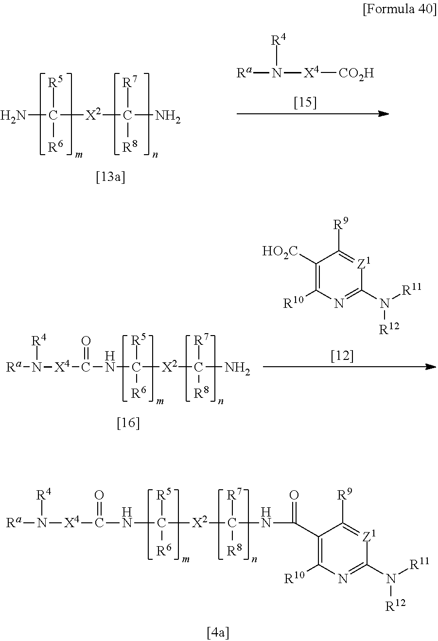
[CO2H][X4]N([Ra])[R4].C([X2]C(N)([R7])[R8])([R5])([R6])N.C([X2]C([R7])([R8])NC(C1=C([R10])N=C(N([R11])[R12])[Z1]=C1[R9])=O)([R5])([R6])NC(=O)[X4]N([Ra])[R4].C([X2]C(N)([R7])[R8])([R5])([R6])NC(=O)[X4]N([Ra])[R4].C1([HO2C])=C([R10])N=C(N([R11])[R12])[Z1]=C1[R9]
